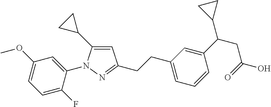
C1=C(C2CC2)N(C2=CC(OC)=CC=C2F)N=C1CCC1=CC=CC(C(CC(O)=O)C2CC2)=C1
